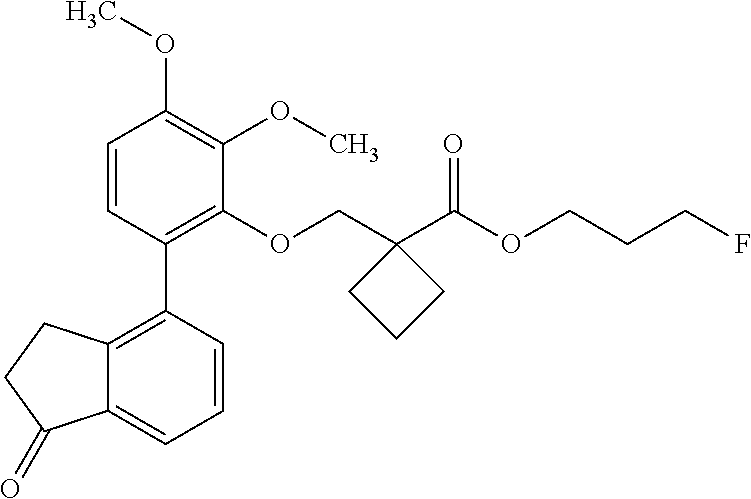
C1=CC(C2=C3C(=CC=C2)C(=O)CC3)=C(OCC2(C(OCCCF)=O)CCC2)C(OC)=C1OC
